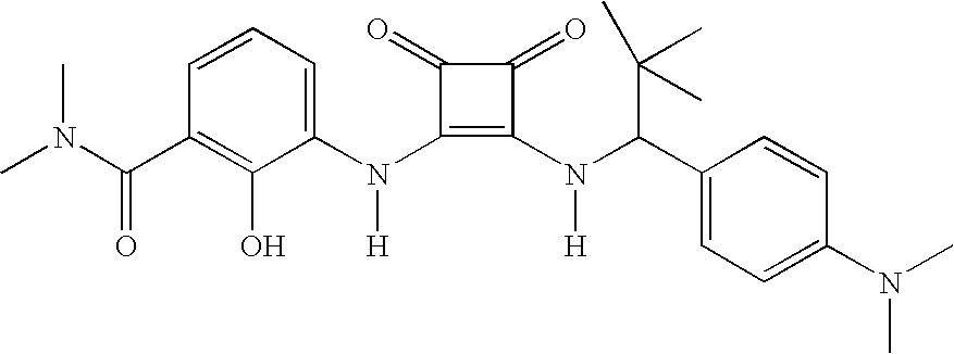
C1(N(C2=C(N(C(C3=CC=C(N(C)C)C=C3)C(C)(C)C)[H])C(=O)C2=O)[H])=CC=CC(C(=O)N(C)C)=C1O
